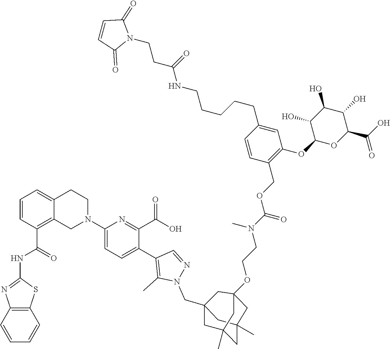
C12=C(C=CC=C1)SC(NC(C1=C3C(=CC=C1)CCN(C1=CC=C(C4=C(C)N(CC56CC7(C)CC(C)(C5)CC(OCCN(C(OCC5=C(OC8OC(C(=O)O)C(O)C(O)C8O)C=C(CCCCCNC(CCN8C(=O)C=CC8=O)=O)C=C5)=O)C)(C6)C7)N=C4)C(C(O)=O)=N1)C3)=O)=N2
